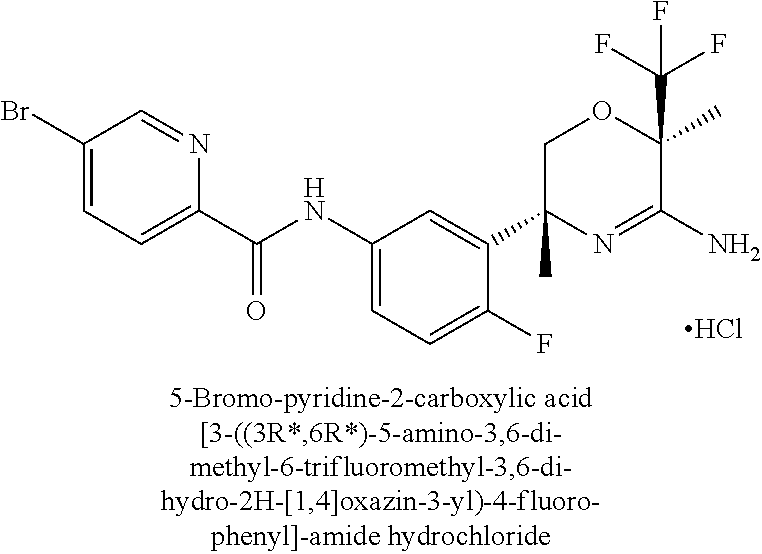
Cl.N(C1=CC=C(F)C(C2(C)N=C(N)C(C(F)(F)F)(C)OC2)=C1)C(C1=CC=C(Br)C=N1)=O
